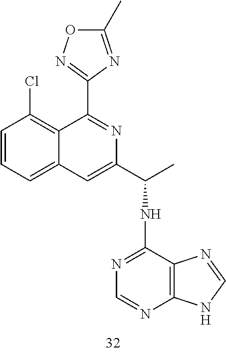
C1=CC(Cl)=C2C(=C1)C=C(C(C)NC1=NC=NC3=C1N=CN3)N=C2C1=NOC(C)=N1
